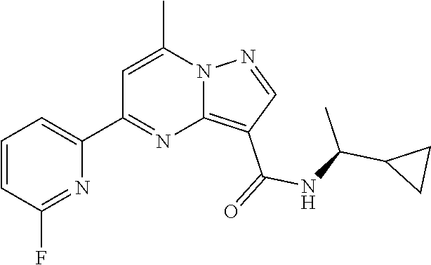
C12=C(C(=O)NC(C3CC3)C)C=NN1C(C)=CC(C1=CC=CC(F)=N1)=N2
